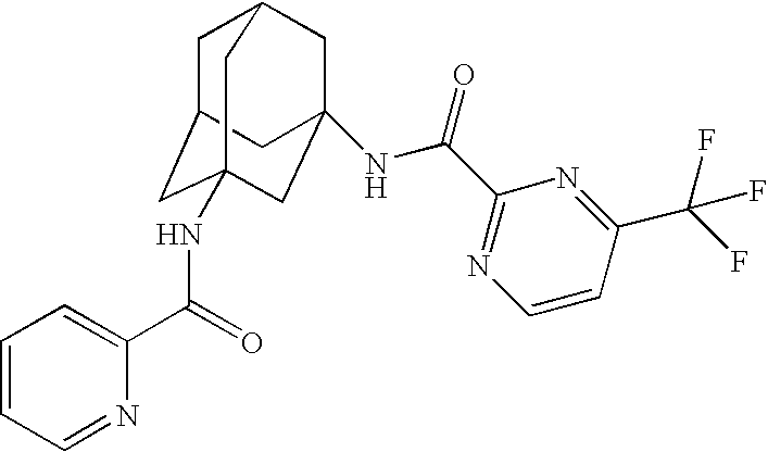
C1C2CC3(NC(C4=CC=CC=N4)=O)CC(NC(C4=NC=CC(C(F)(F)F)=N4)=O)(CC1C3)C2
